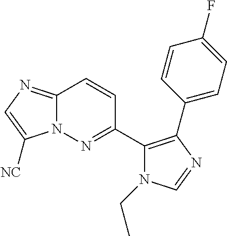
C12=NC=C([NC])N1N=C(C1=C(C3=CC=C(F)C=C3)N=CN1CC)C=C2
